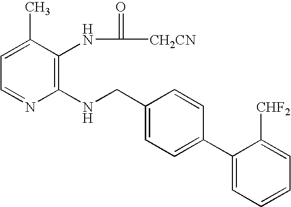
C1(NCC2=CC=C(C3=CC=CC=C3[CHF2])C=C2)=C(NC(=O)[CH2CN])C(C)=CC=N1
